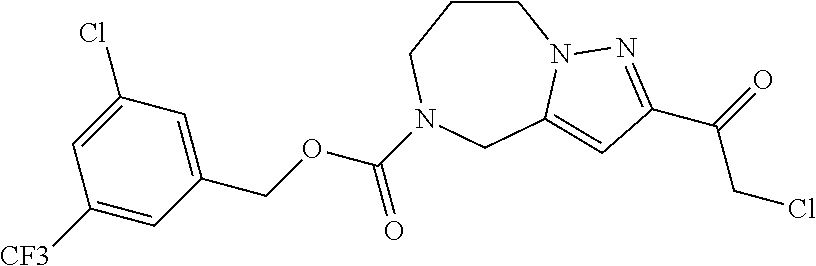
C1CCN(C(OCC2=CC(Cl)=CC([CF3])=C2)=O)CC2=CC(C(CCl)=O)=NN12
